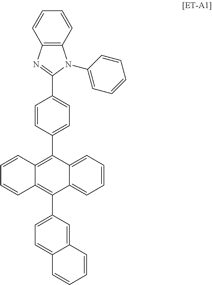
C12=C(C=CC=C1)N(C1=CC=CC=C1)C(C1=CC=C(C3=C4C(=C(C5=CC=C6C(=C5)C=CC=C6)C5=CC=CC=C53)C=CC=C4)C=C1)=N2
